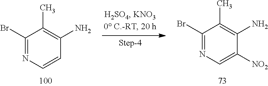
C1(Br)=NC=C([NO2])C(N)=C1C.C1(Br)=NC=CC(N)=C1C
